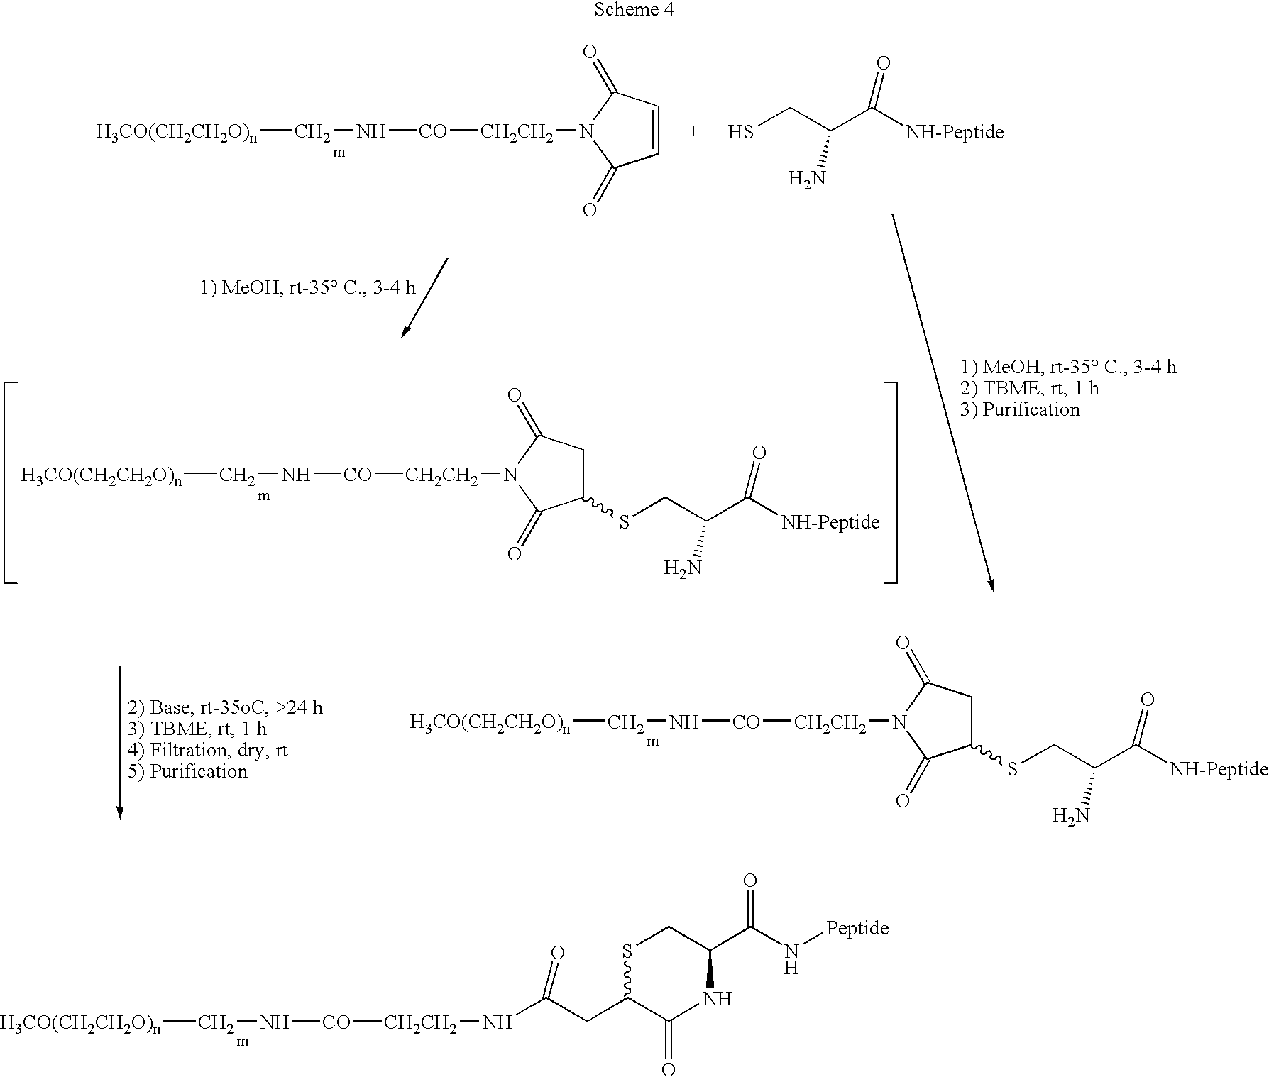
[H3CO(CH2CH2O)n]CN[CO][CH2CH2]N1C(=O)C=CC1=O.SCC(C([NH-Peptide])=O)N.[H3CO(CH2CH2O)n]CN[CO][CH2CH2]N1C(=O)C(SCC(C([NH-Peptide])=O)N)CC1=O.[H3CO(CH2CH2O)n]CN[CO][CH2CH2]N1C(=O)C(SCC(C([NH-Peptide])=O)N)CC1=O.[H3CO(CH2CH2O)n]CN[CO][CH2CH2]NC(CC1C(=O)NC(C(N[Peptide])=O)CS1)=O
